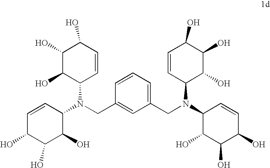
C1=CC(N(C2C=CC(O)C(O)C2O)CC2=CC(CN(C3C(O)C(O)C(O)C=C3)C3C(O)C(O)C(O)C=C3)=CC=C2)C(O)C(O)C1O
